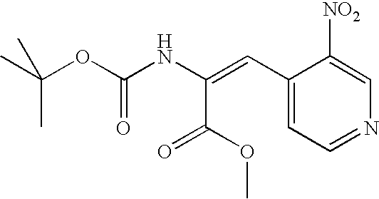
C(C(OC)=O)(=CC1=CC=NC=C1[NO2])NC(=O)OC(C)(C)C
